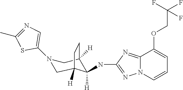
N1(C2=CN=C(C)S2)CC2([H])C(NC3=NN4C(=N3)C(OCC(F)(F)F)=CC=C4)([H])C([H])(C1)CC2
